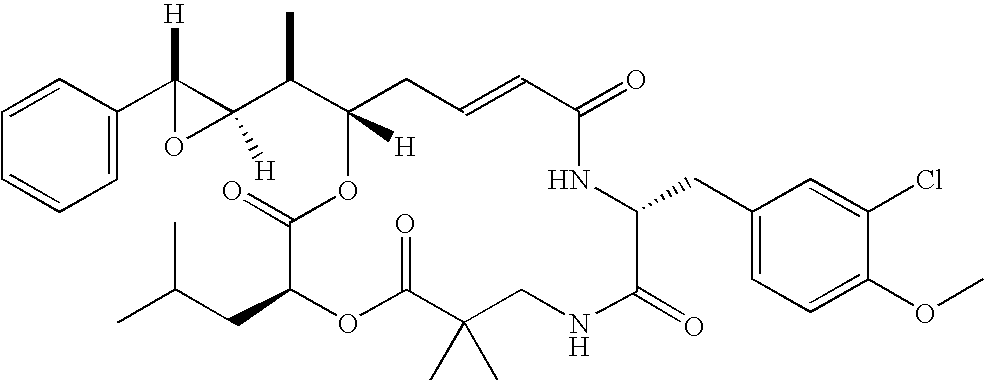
C1=CC=CC=C1C1([H])C(C(C2([H])CC=CC(=O)NC(CC3=CC=C(OC)C(Cl)=C3)C(=O)NCC(C)(C)C(=O)OC(CC(C)C)C(=O)O2)C)([H])O1
